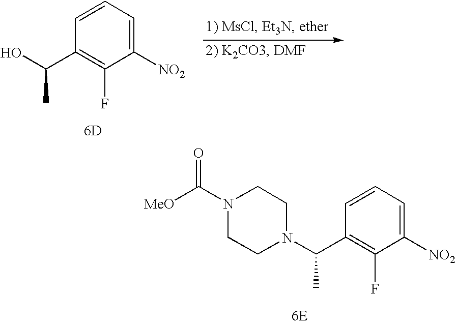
C1=CC=C([NO2])C(F)=C1C(O)C.[6D].N1(C([MeO])=O)CCN(C(C2=C(F)C([NO2])=CC=C2)C)CC1
